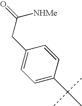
O=C(CC1=CC=C(C(C)(C)C)C=C1)[NHMe]
